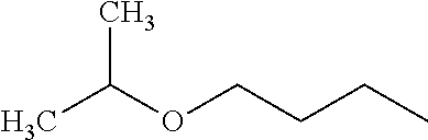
CC(OCCCC)C
